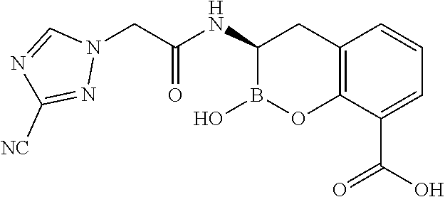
C12=C(C(C(O)=O)=CC=C1)OB(O)C(NC(=O)CN1C=NC([NC])=N1)C2
